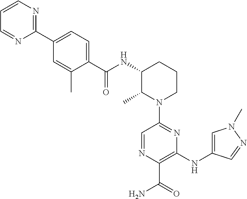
N(C1C(C)N(C2=NC(NC3=CN(C)N=C3)=C(C(=O)N)N=C2)CCC1)C(C1=CC=C(C2=NC=CC=N2)C=C1C)=O
